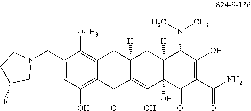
C1(CN2CCC(F)C2)=CC(O)=C2C(=C1[OCH3])CC1([H])C(=C(O)C3(O)C([H])(C1)C(N(C)C)C(O)=C(C(N)=O)C3=O)C2=O
